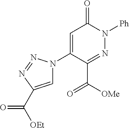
C1=C(N2C=C(C([OEt])=O)N=N2)C(C(=O)[OMe])=NN([Ph])C1=O
